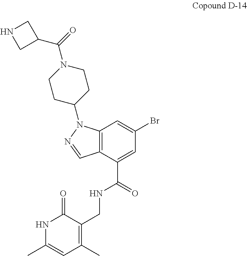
N1C(C)=CC(C)=C(CNC(C2=CC(Br)=CC3=C2C=NN3C2CCN(C(=O)C3CNC3)CC2)=O)C1=O
